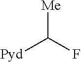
[Me]C(F)[Pyd]
